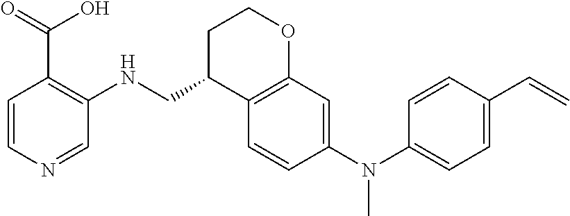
C1=CC(N(C2=CC=C(C=C)C=C2)C)=CC2=C1C(CNC1=C(C(O)=O)C=CN=C1)CCO2
